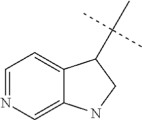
C1=NC=C2C(=C1)C(C(C)(C)C)CN2
